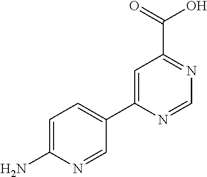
C1=C(C2=CC=C(N)N=C2)N=CN=C1C(=O)O
